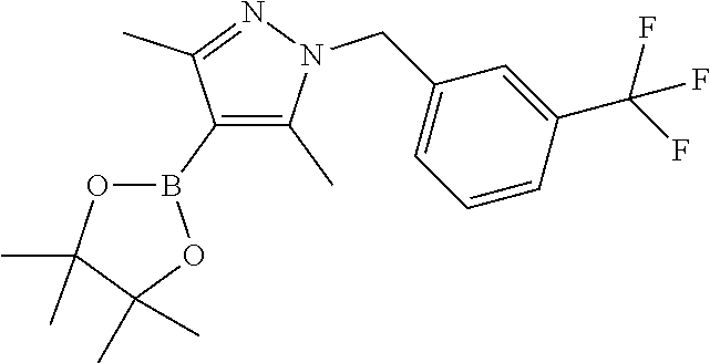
C1(B2OC(C)(C)C(C)(C)O2)=C(C)N(CC2=CC=CC(C(F)(F)F)=C2)N=C1C
